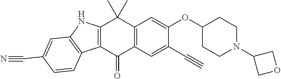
C12=C(C(=O)C3=C(C1(C)C)C=C(OC1CCN(C4COC4)CC1)C(C#C)=C3)C1=C(N2)C=C(C#N)C=C1
